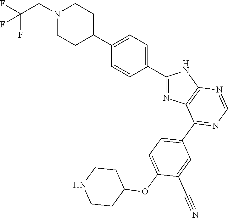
C1(C2=CC=C(C3CCN(CC(F)(F)F)CC3)C=C2)=NC2=C(N1)N=CN=C2C1=CC=C(OC2CCNCC2)C(C#N)=C1
